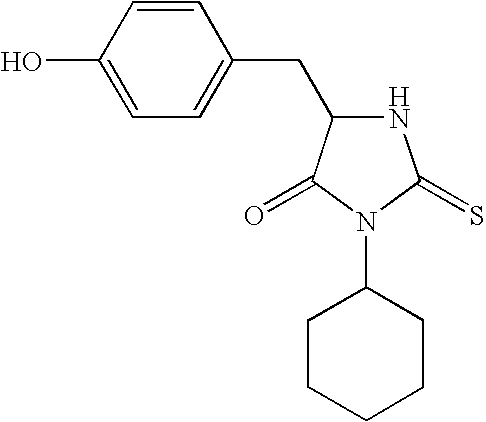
C1=CC(O)=CC=C1CC1NC(=S)N(C2CCCCC2)C1=O
